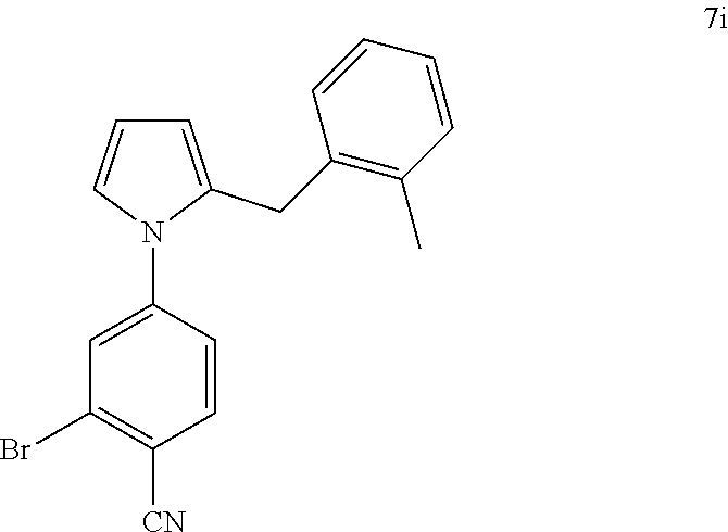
C1=C(N2C=CC=C2CC2=C(C)C=CC=C2)C=CC([CN])=C1Br
